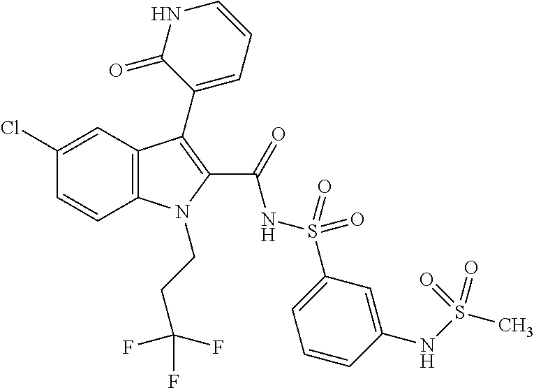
C1(Cl)=CC2=C(C=C1)N(CCC(F)(F)F)C(C(=O)NS(=O)(=O)C1=CC=CC(NS(C)(=O)=O)=C1)=C2C1=CC=CNC1=O
